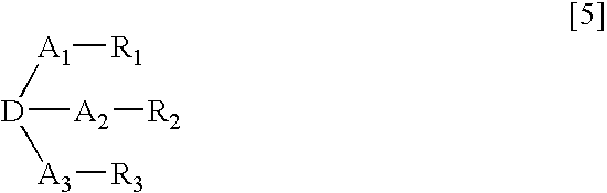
[A1]([R1])[D]([A3][R3])[A2][R2]
